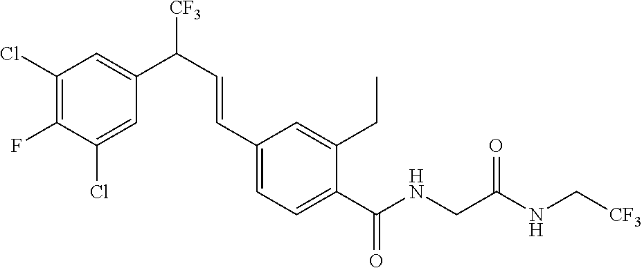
C1(Cl)=C(F)C(Cl)=CC(C(C=CC2=CC=C(C(NCC(NC[CF3])=O)=O)C(CC)=C2)[CF3])=C1
